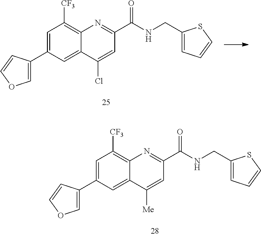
C1=C(C2=COC=C2)C=C2C(=C1[CF3])N=C(C(NCC1=CC=CS1)=O)C=C2Cl.C1=C(C2=COC=C2)C=C2C(=C1[CF3])N=C(C(NCC1=CC=CS1)=O)C=C2[Me]
